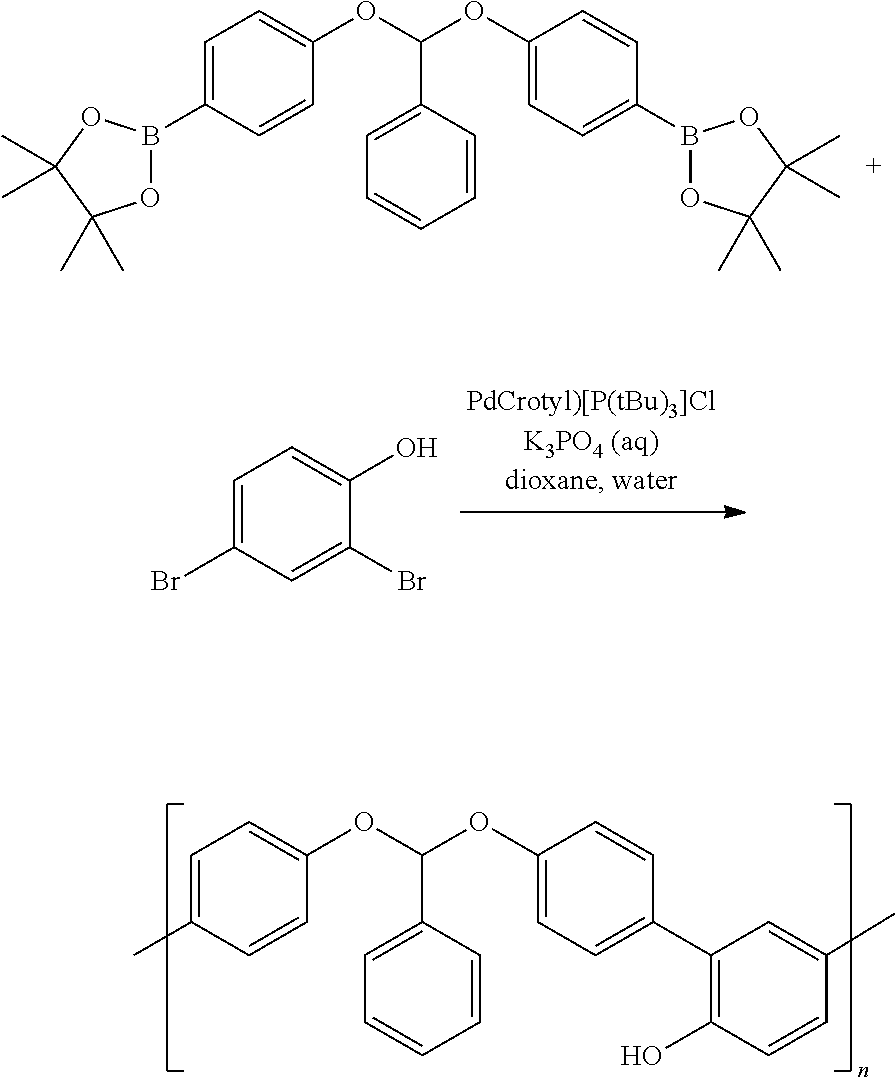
C1=C(C)C=CC(OC(C2=CC=CC=C2)OC2=CC=C(C3=C(O)C=CC(C)=C3)C=C2)=C1.C1=C(B2OC(C)(C)C(C)(C)O2)C=CC(OC(C2=CC=CC=C2)OC2=CC=C(B3OC(C)(C)C(C)(C)O3)C=C2)=C1.C1=C(Br)C=C(Br)C(O)=C1
